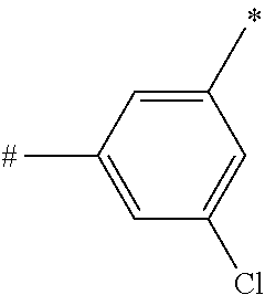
C1(C)=CC(C)=CC(Cl)=C1
